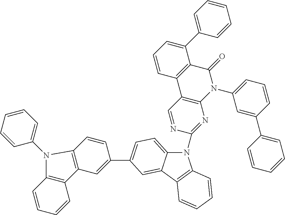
N1(C2=NC3=C(C=N2)C2=C(C(=O)N3C3=CC=CC(C4=CC=CC=C4)=C3)C(C3=CC=CC=C3)=CC=C2)C2=CC=C(C3=CC4=C(C=C3)N(C3=CC=CC=C3)C3=C4C=CC=C3)C=C2C2=C1C=CC=C2
